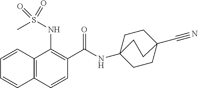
C12=C(C=CC(C(=O)NC34CCC(C#N)(CC3)CC4)=C1NS(C)(=O)=O)C=CC=C2
